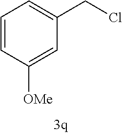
C1=CC([OMe])=CC(CCl)=C1
